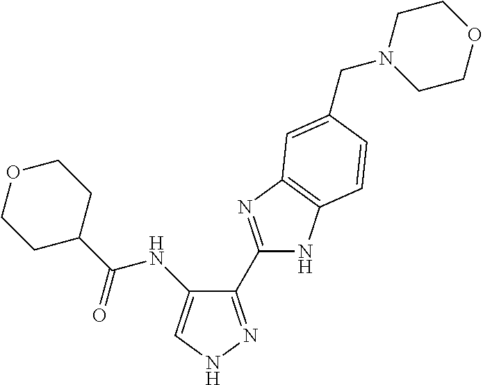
C(=O)(NC1=CNN=C1C1=NC2=C(N1)C=CC(CN1CCOCC1)=C2)C1CCOCC1
